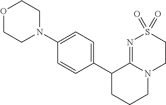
C1(C2=CC=C(N3CCOCC3)C=C2)CCCN2C1=NS(=O)(=O)CC2
